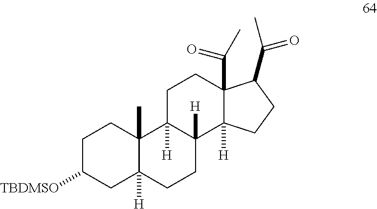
C1C([TBDMSO])CC2([H])C(C)(C1)C1([H])C([H])(CC2)C2([H])C(C(=O)C)(CC1)C(C(=O)C)CC2
